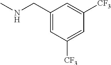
CNCC1=CC([CF3])=CC([CF3])=C1
